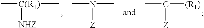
CC([(R1)])[Z].C[C(R1)]([NHZ])C.CN(C)[Z]
